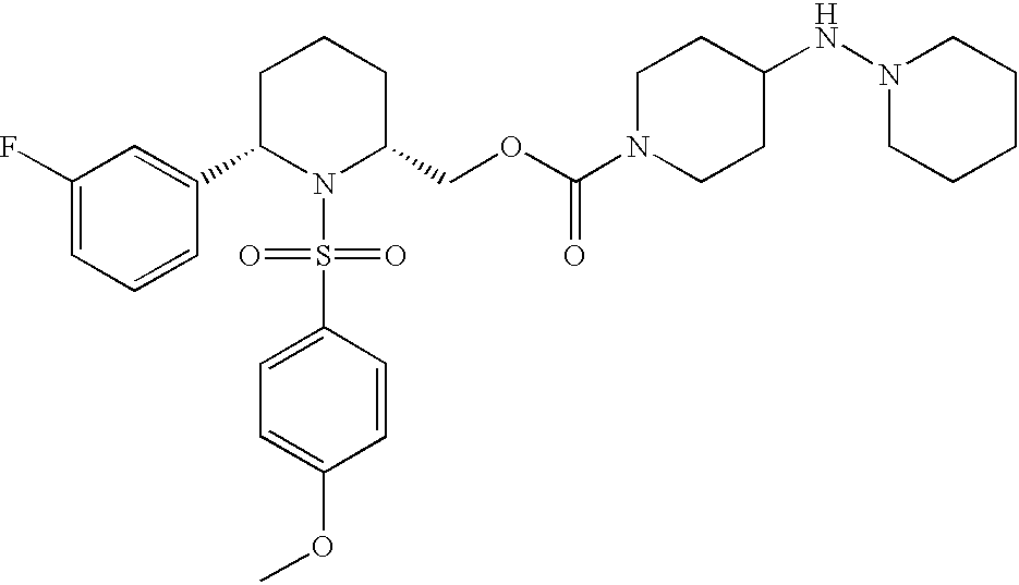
C1(F)=CC=CC(C2N(S(C3=CC=C(OC)C=C3)(=O)=O)C(COC(N3CCC(NN4CCCCC4)CC3)=O)CCC2)=C1
